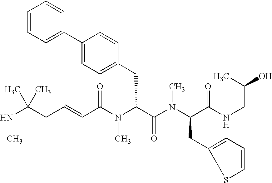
C(C(N(C(C(=O)N(C)C(CC1=CC=CS1)C(=O)NCC(C)O)CC1=CC=C(C2=CC=CC=C2)C=C1)C)=O)=CCC(NC)(C)C
